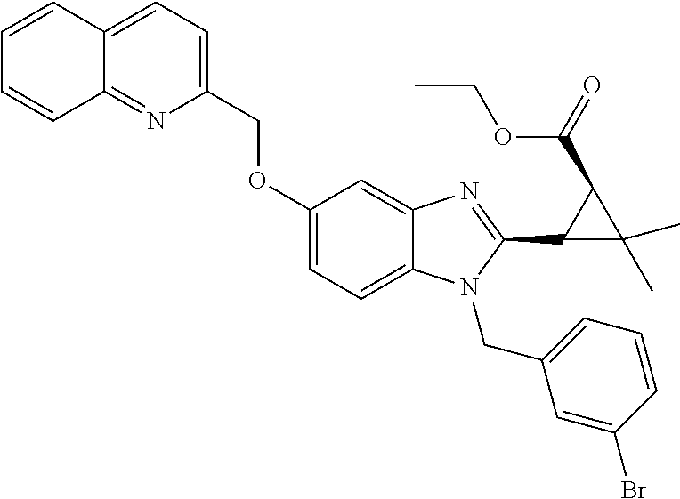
C1=CC2=CC=C(COC3=CC=C4C(=C3)N=C(C3C(C)(C)C3C(=O)OCC)N4CC3=CC=CC(Br)=C3)N=C2C=C1
